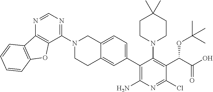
C1(N2CC3=CC=C(C4=C(N)N=C(Cl)C(C(C(=O)O)OC(C)(C)C)=C4N4CCC(C)(C)CC4)C=C3CC2)=NC=NC2=C1OC1=C2C=CC=C1
